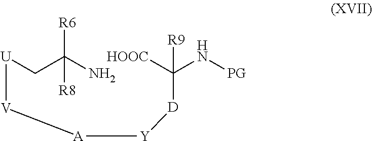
[U]([V][A][Y][D]C(N[PG])([R9])[HOOC])CC(N)([R6])[R8]
